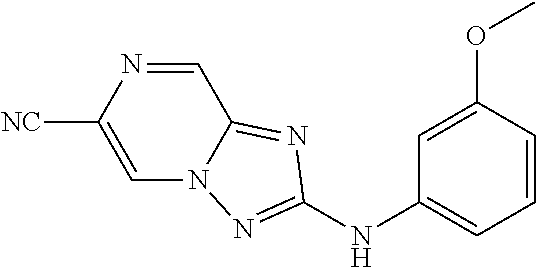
C1=NC([NC])=CN2C1=NC(NC1=CC=CC(OC)=C1)=N2
